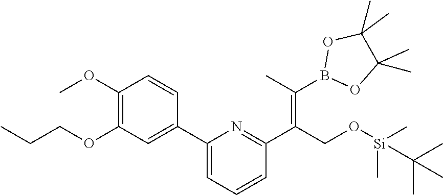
O1B(C(=C(C2=NC(C3=CC(OCCC)=C(OC)C=C3)=CC=C2)CO[Si](C(C)(C)C)(C)C)C)OC(C)(C)C1(C)C
